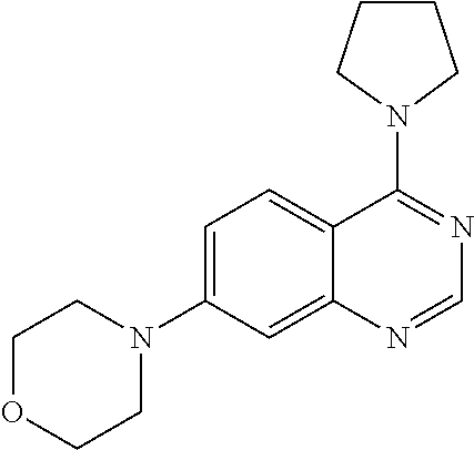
C1OCCN(C2=CC=C3C(=C2)N=CN=C3N2CCCC2)C1
